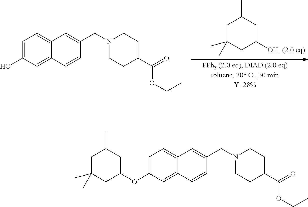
C1=C(O)C=C2C(=C1)C=C(CN1CCC(C(=O)OCC)CC1)C=C2.OC1CC(C)CC(C)(C)C1.C1=C(OC2CC(C)CC(C)(C)C2)C=C2C(=C1)C=C(CN1CCC(C(=O)OCC)CC1)C=C2
